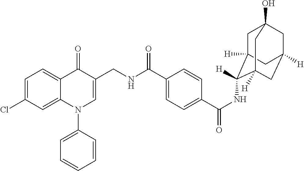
C1=C(Cl)C=C2C(=C1)C(=O)C(CNC(C1=CC=C(C(NC3([H])C4([H])CC5(O)CC([H])(CC3([H])C5)C4)=O)C=C1)=O)=CN2C1=CC=CC=C1
